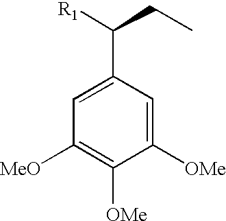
C1=C(C([R1])CC)C=C([OMe])C([OMe])=C1[MeO]
